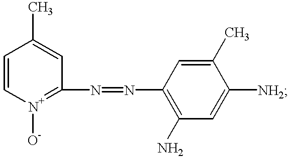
C1=C[N+]([O-])=C(N=NC2=C(N)C=C([NH2])C(C)=C2)C=C1C
